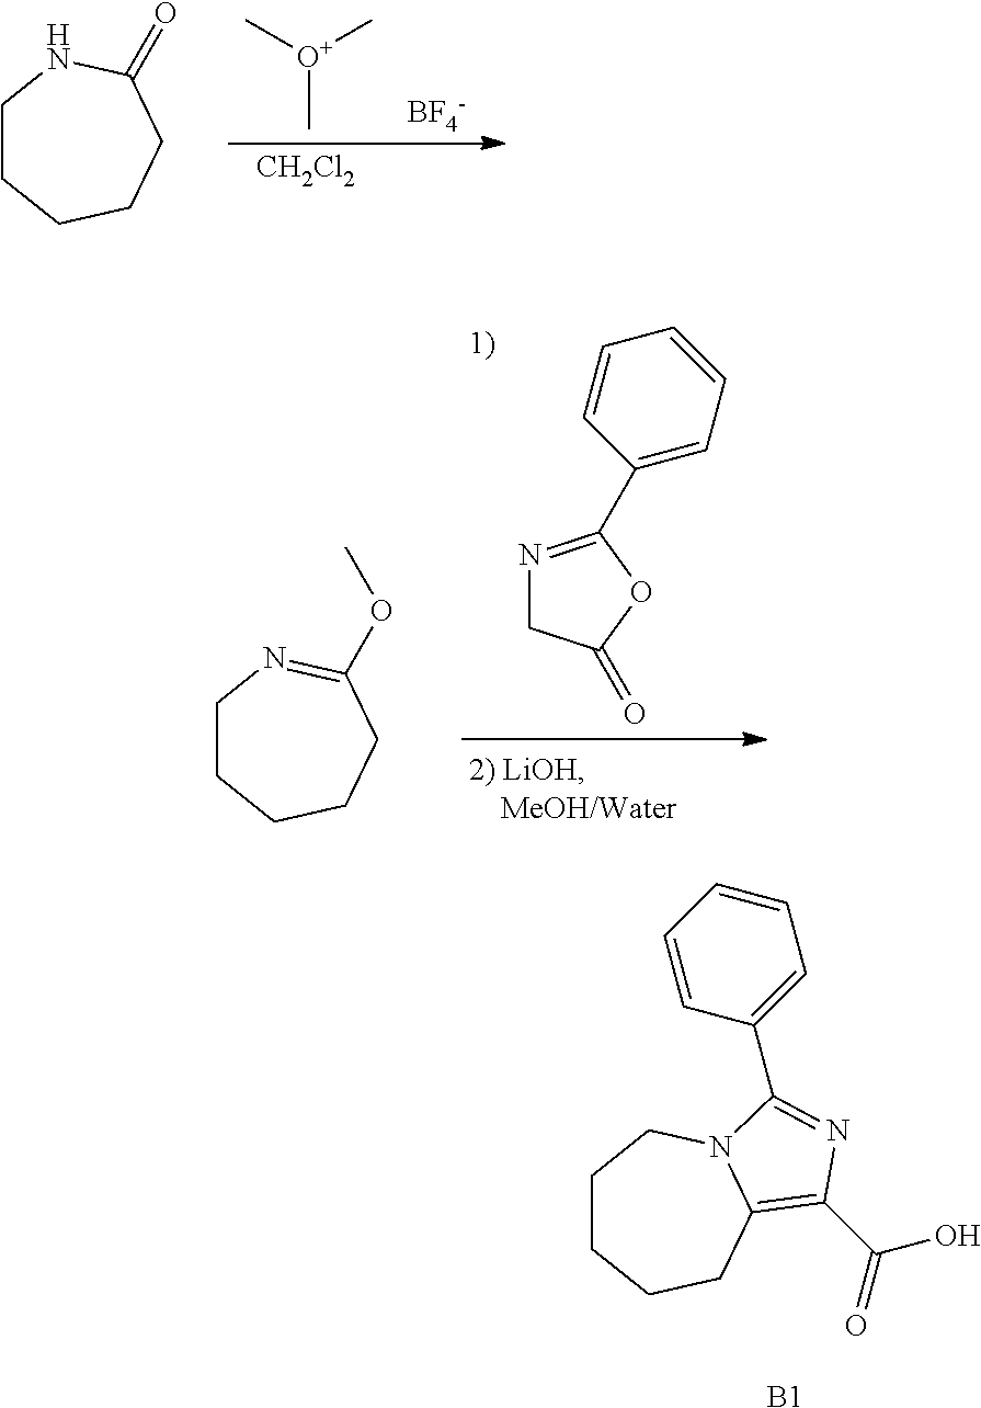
C1CCCCC(=O)N1.C[O+](C)C.[BF4-].[CH2Cl2].C1CCCCC(OC)=N1.N1=C(C2=CC=CC=C2)OC(=O)C1.C1CCCC2=C(C(=O)O)N=C(C3=CC=CC=C3)N2C1.[B1]
